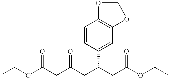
C1=CC(C(CC(OCC)=O)CC(CC(OCC)=O)=O)=CC2=C1OCO2
